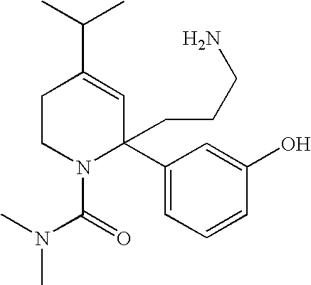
CC(C)C1=CC(CCCN)(C2=CC=CC(O)=C2)N(C(=O)N(C)C)CC1
